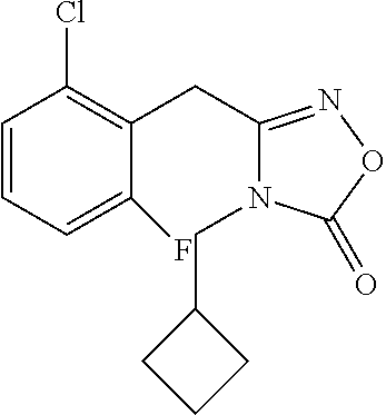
C1=CC=C(F)C(CC2=NOC(=O)N2CC2CCC2)=C1Cl
